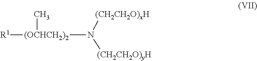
[(OCHCH2)2]([R1])(N([(CH2CH2O)xH])[(CH2CH2O)yH])C
